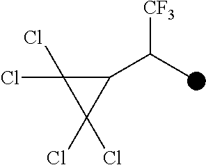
C1(C(C)[CF3])C(Cl)(Cl)C1(Cl)Cl
